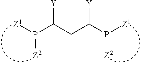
P(C(CC(P([Z1])[Z2])[Y])[Y])([Z1])[Z2]
